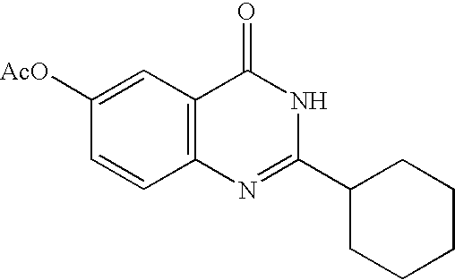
C1([AcO])=CC2=C(C=C1)N=C(C1CCCCC1)NC2=O
